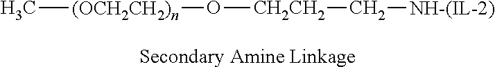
C[(OCH2CH2)n]O[CH2CH2]C[NH-(IL-2)]
